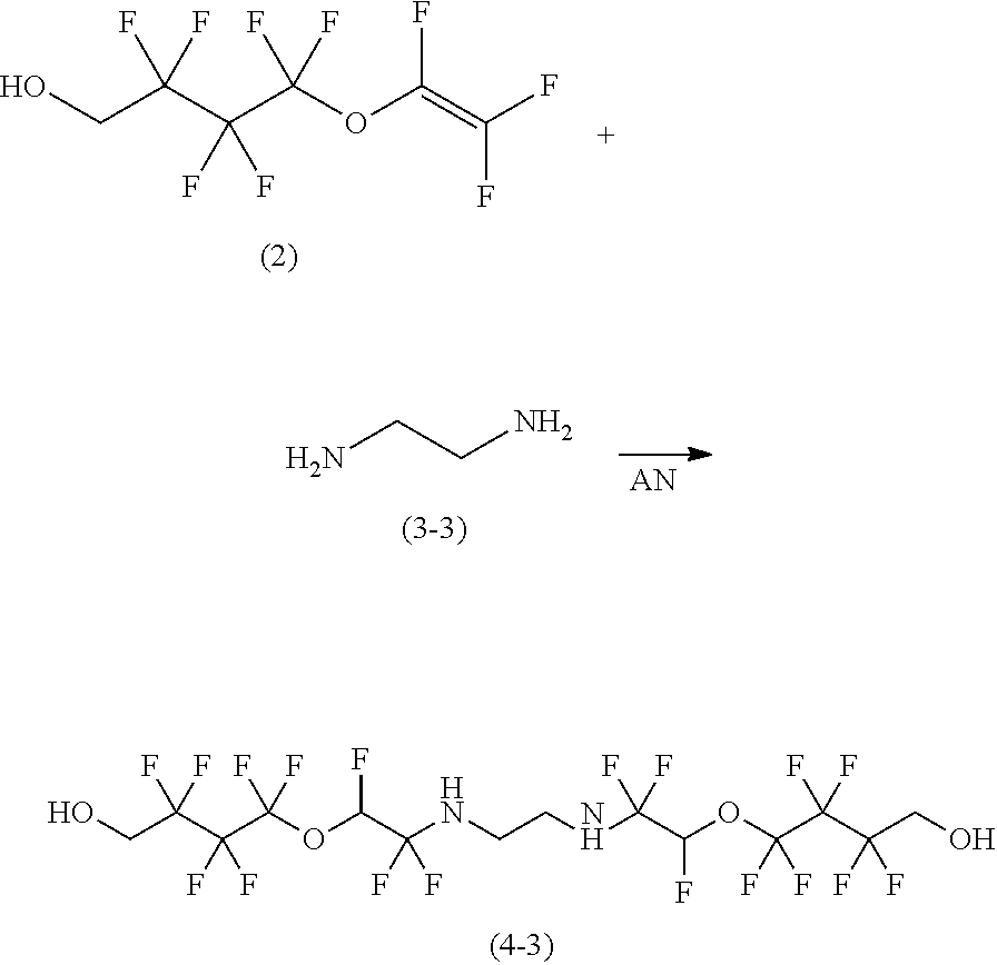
OCC(C(C(OC(=C(F)F)F)(F)F)(F)F)(F)F.OCC(C(C(OC(C(NCCNC(C(OC(C(C(CO)(F)F)(F)F)(F)F)F)(F)F)(F)F)F)(F)F)(F)F)(F)F.NCCN
